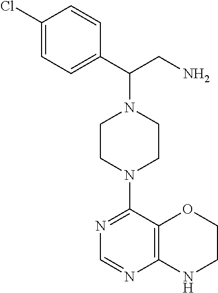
C1=C(C(N2CCN(C3=NC=NC4=C3OCCN4)CC2)CN)C=CC(Cl)=C1
